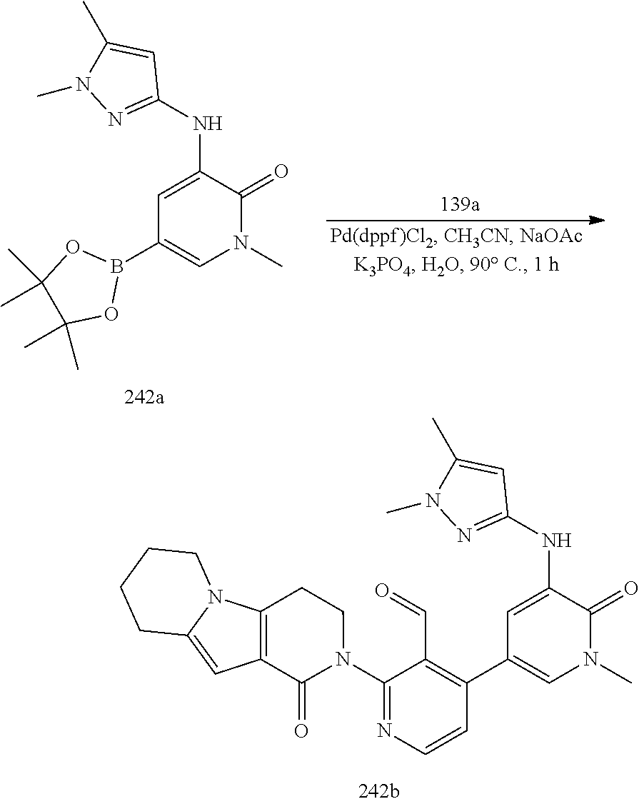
N1(C)C(=O)C(NC2=NN(C)C(C)=C2)=CC(C2=C(C=O)C(N3CCC4=C(C3=O)C=C3N4CCCC3)=NC=C2)=C1.N1(C)C(=O)C(NC2=NN(C)C(C)=C2)=CC(B2OC(C)(C)C(C)(C)O2)=C1
